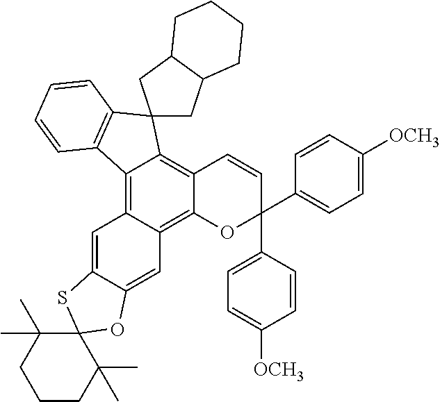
C12=C3C(=C4C(=C1C=CC(C1=CC=C([OCH3])C=C1)(C1=CC=C([OCH3])C=C1)O2)C1(C2=C4C=CC=C2)CC2C(C1)CCCC2)C=C1C(=C3)OC2(S1)C(C)(C)CCCC2(C)C
